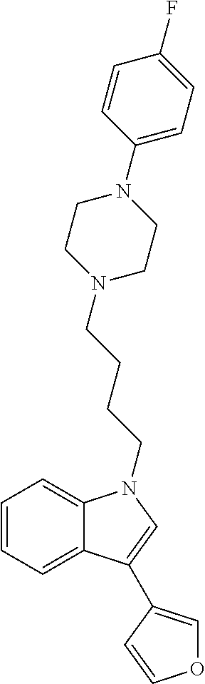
C1=CC=C2C(=C1)N(CCCCN1CCN(C3=CC=C(F)C=C3)CC1)C=C2C1=COC=C1
